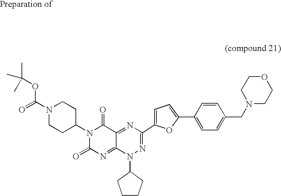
C1(N2C(=O)N=C3C(=NC(C4=CC=C(C5=CC=C(CN6CCOCC6)C=C5)O4)=NN3C3CCCC3)C2=O)CCN(C(=O)OC(C)(C)C)CC1
